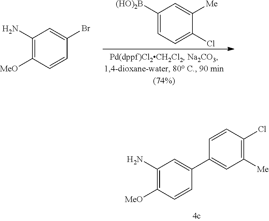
C1(N)=C([MeO])C=CC(C2=CC([Me])=C(Cl)C=C2)=C1.C1([(HO)2B])=CC=C(Cl)C([Me])=C1.C1(N)=C([MeO])C=CC(Br)=C1
